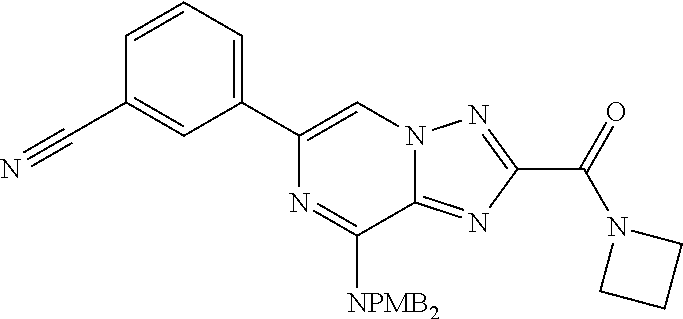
C1=CC=C(C2=CN3C(=NC(C(N4CCC4)=O)=N3)C([NPMB2])=N2)C=C1C#N
